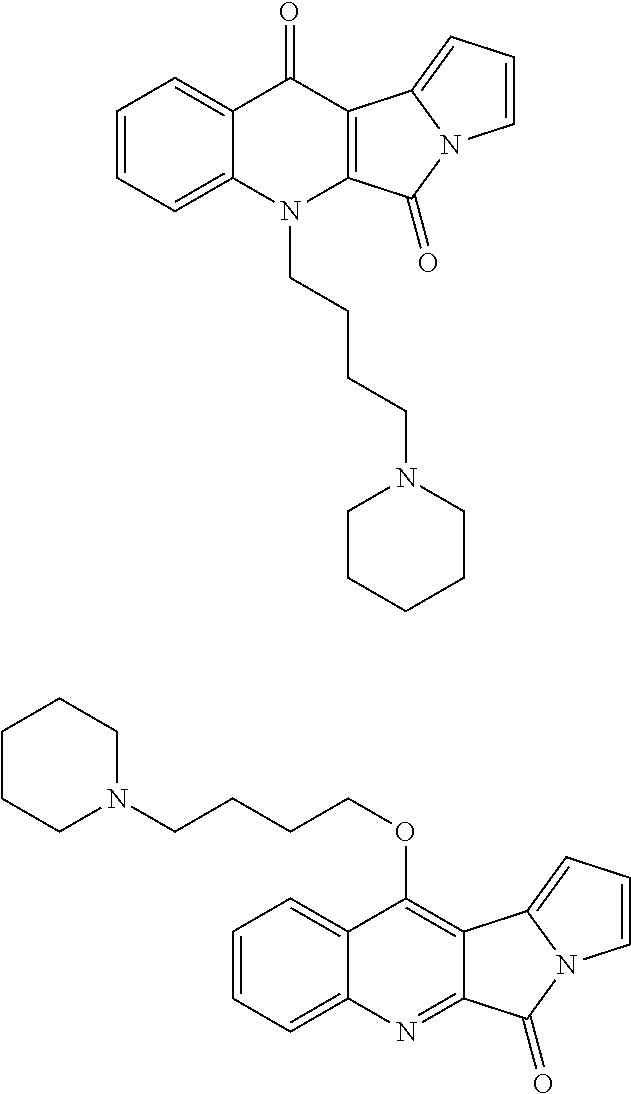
C1=CC=C2C(=C1)C(=O)C1=C(N2CCCCN2CCCCC2)C(=O)N2C1=CC=C2.C1=CC=C2C(=C1)C(OCCCCN1CCCCC1)=C1C(=N2)C(=O)N2C1=CC=C2
